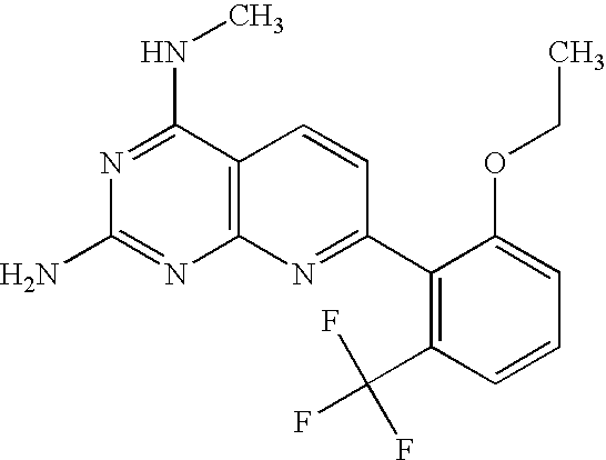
C12=C(C(NC)=NC(N)=N1)C=CC(C1=C(C(F)(F)F)C=CC=C1OCC)=N2
